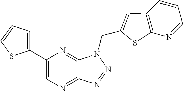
C1=C(C2=CN=C3C(=N2)N(CC2=CC4=C(N=CC=C4)S2)N=N3)SC=C1
